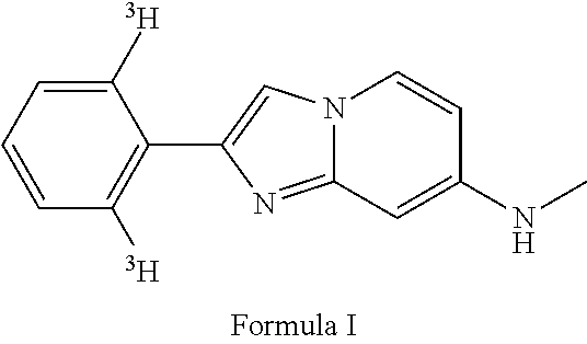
N12C(=NC(C3=C([T])C=CC=C3[T])=C1)C=C(NC)C=C2
